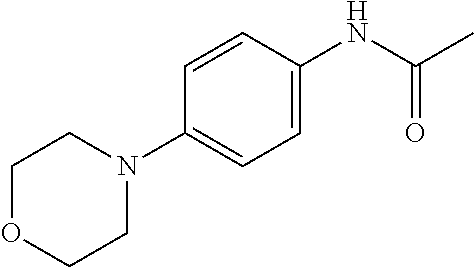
C1=CC(N2CCOCC2)=CC=C1NC(C)=O
